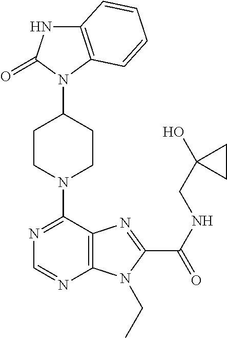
C12=C(C=CC=C1)N(C1CCN(C3=NC=NC4=C3N=C(C(NCC3(O)CC3)=O)N4CC)CC1)C(=O)N2
